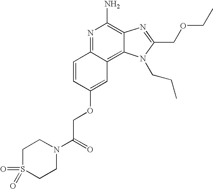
C1=CC(OCC(N2CCS(=O)(=O)CC2)=O)=CC2=C3C(=C(N)N=C12)N=C(COCC)N3CCC
